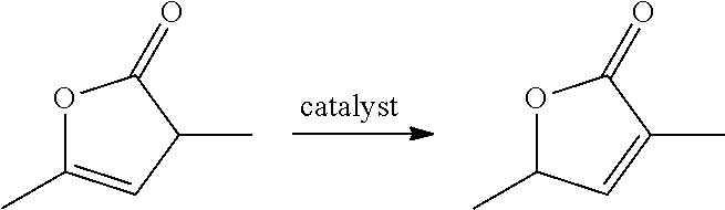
O1C(C)=CC(C)C1=O.O1C(C)C=C(C)C1=O
